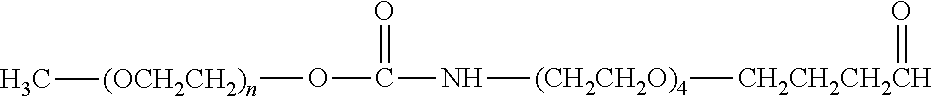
[CH2CH2CH2CH](=O)[(CH2CH2O)4]NC(O[(OCH2CH2)n]C)=O
